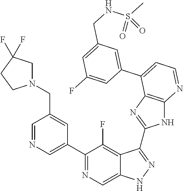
C1=NC=C(C2=NC=C3C(=C2F)C(C2=NC4=C(N2)N=CC=C4C2=CC(CNS(C)(=O)=O)=CC(F)=C2)=NN3)C=C1CN1CC(F)(F)CC1
